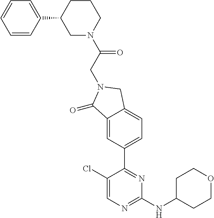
C1CC(NC2=NC=C(Cl)C(C3=CC=C4C(=C3)C(=O)N(CC(=O)N3CCCC(C5=CC=CC=C5)C3)C4)=N2)CCO1
